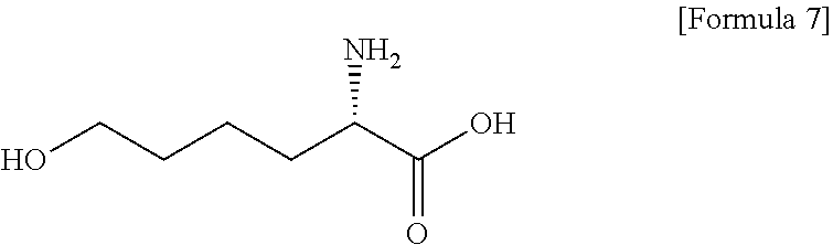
OCCCCC(N)C(=O)O
